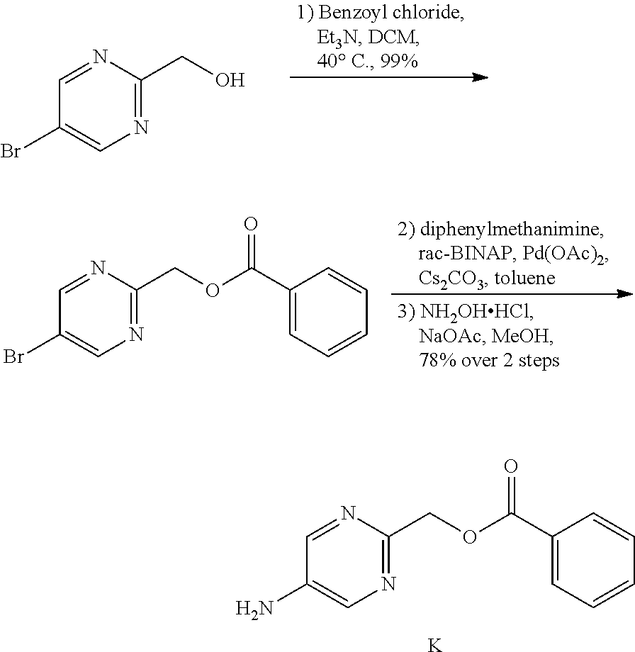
C1(Br)=CN=C(CO)N=C1.C1(Br)=CN=C(COC(C2=CC=CC=C2)=O)N=C1.C1(N)=CN=C(COC(C2=CC=CC=C2)=O)N=C1.[K]
